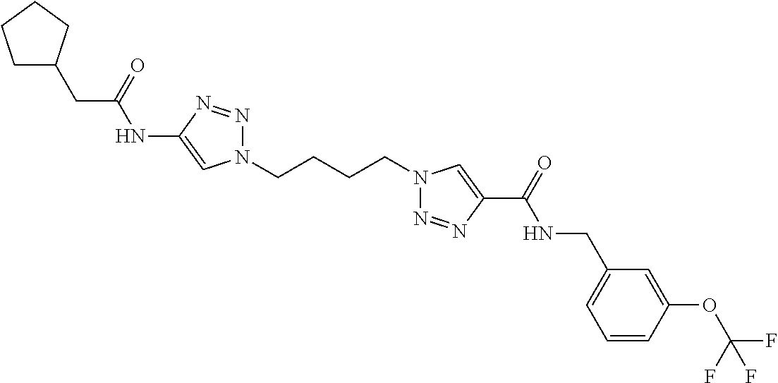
C1(NC(CC2CCCC2)=O)=CN(CCCCN2N=NC(C(=O)NCC3=CC=CC(OC(F)(F)F)=C3)=C2)N=N1
